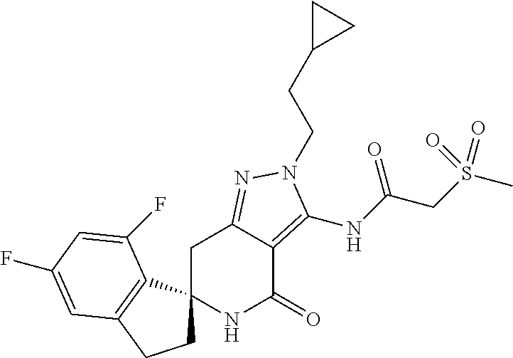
FC1=CC2=C(C3(CC2)NC(=O)C2=C(NC(=O)CS(C)(=O)=O)N(CCC4CC4)N=C2C3)C(F)=C1
